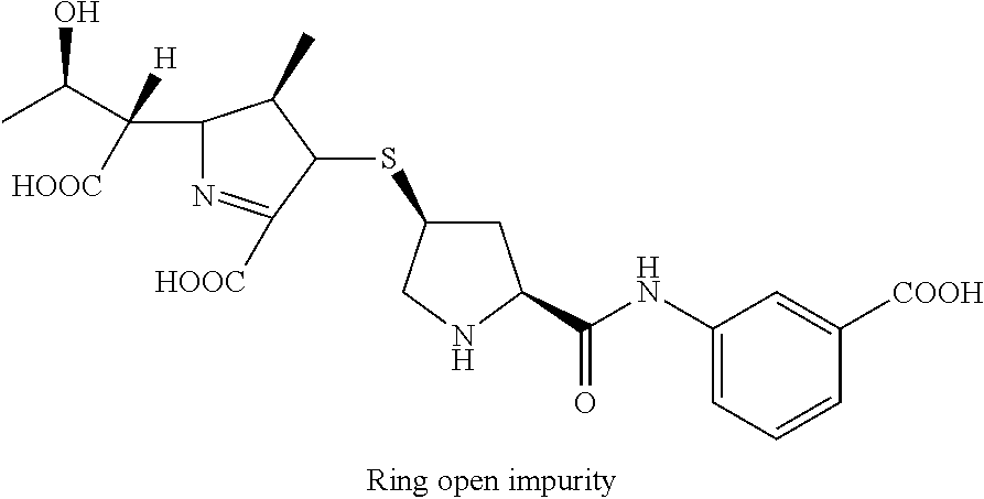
C1(NC(=O)C2CC(SC3C([HOOC])=NC(C(C(C)O)([H])[HOOC])C3C)CN2)=CC=CC([COOH])=C1
